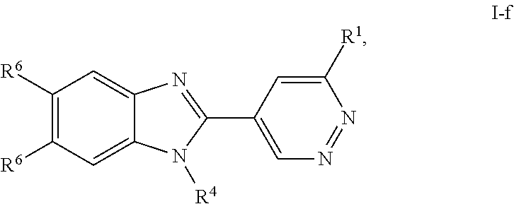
C1([R6])=C([R6])C=C2C(=C1)N=C(C1=CN=NC([R1])=C1)N2[R4]
